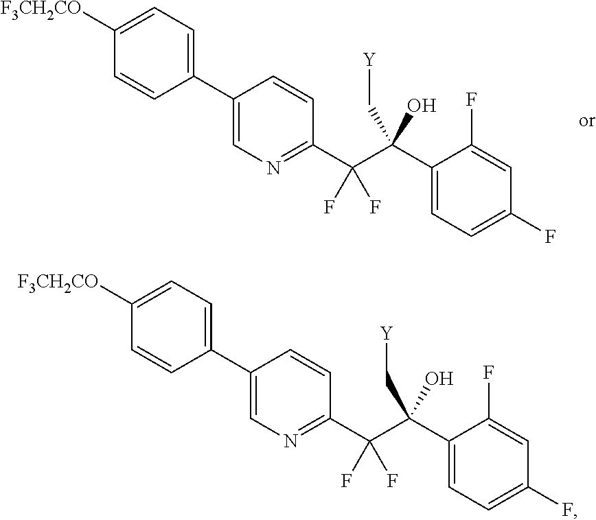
C1=C([F3CH2CO])C=CC(C2=CN=C(C(C(C3=CC=C(F)C=C3F)(C[Y])O)(F)F)C=C2)=C1.C1=C([F3CH2CO])C=CC(C2=CN=C(C(C(C3=CC=C(F)C=C3F)(C[Y])O)(F)F)C=C2)=C1
